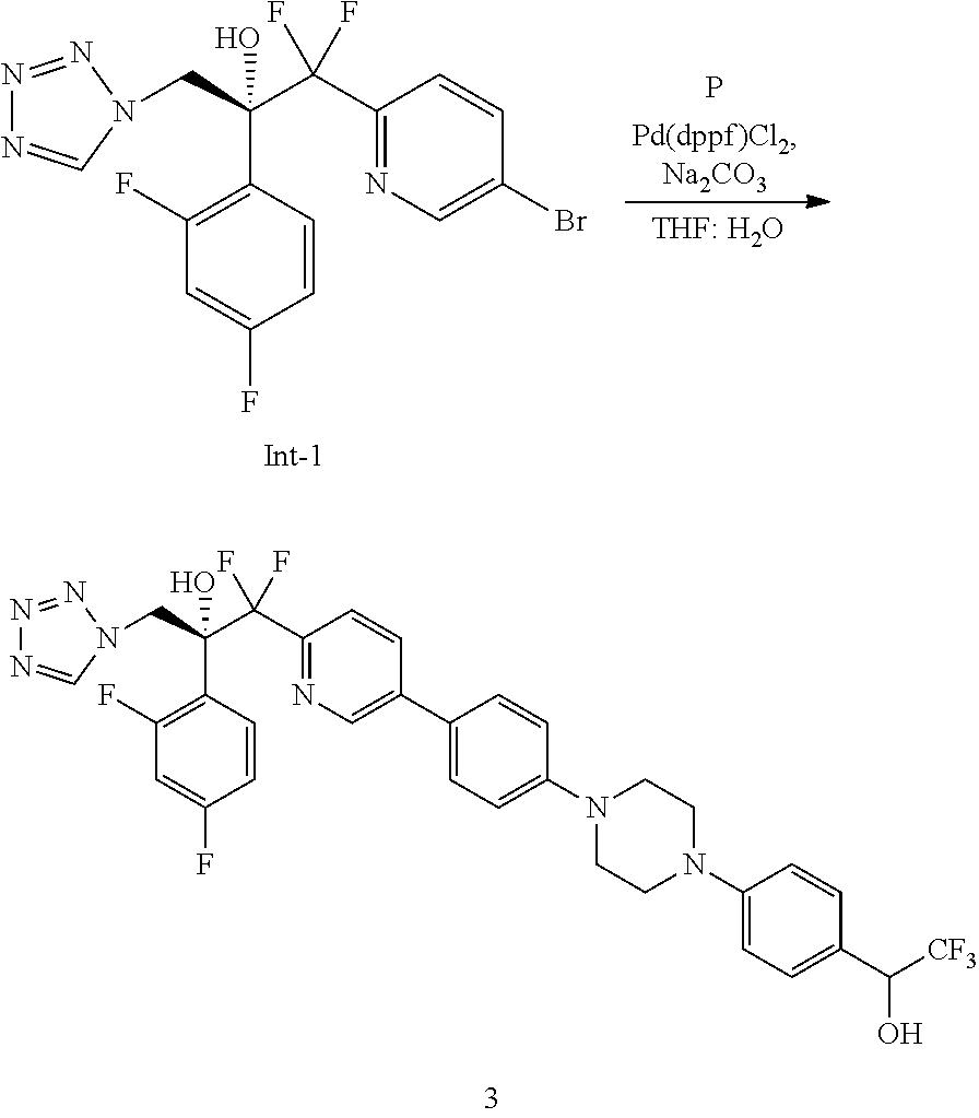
C1(C2=CN=C(C(C(CN3C=NN=N3)(O)C3=C(F)C=C(F)C=C3)(F)F)C=C2)=CC=C(N2CCN(C3=CC=C(C([CF3])O)C=C3)CC2)C=C1.N1=NN(CC(C(C2=NC=C(Br)C=C2)(F)F)(O)C2=C(F)C=C(F)C=C2)C=N1.P
